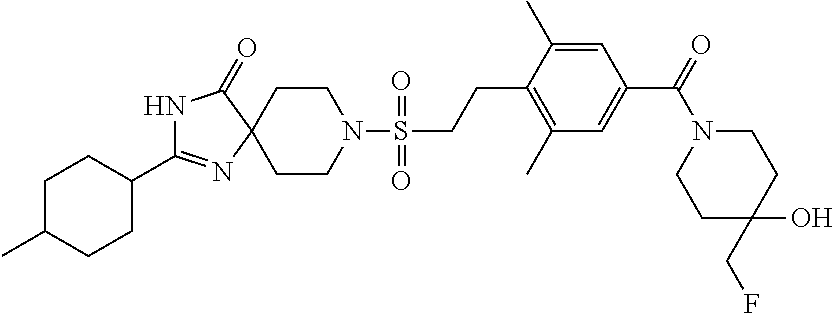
C1CN(S(=O)(=O)CCC2=C(C)C=C(C(=O)N3CCC(O)(CF)CC3)C=C2C)CCC12N=C(C1CCC(C)CC1)NC2=O
